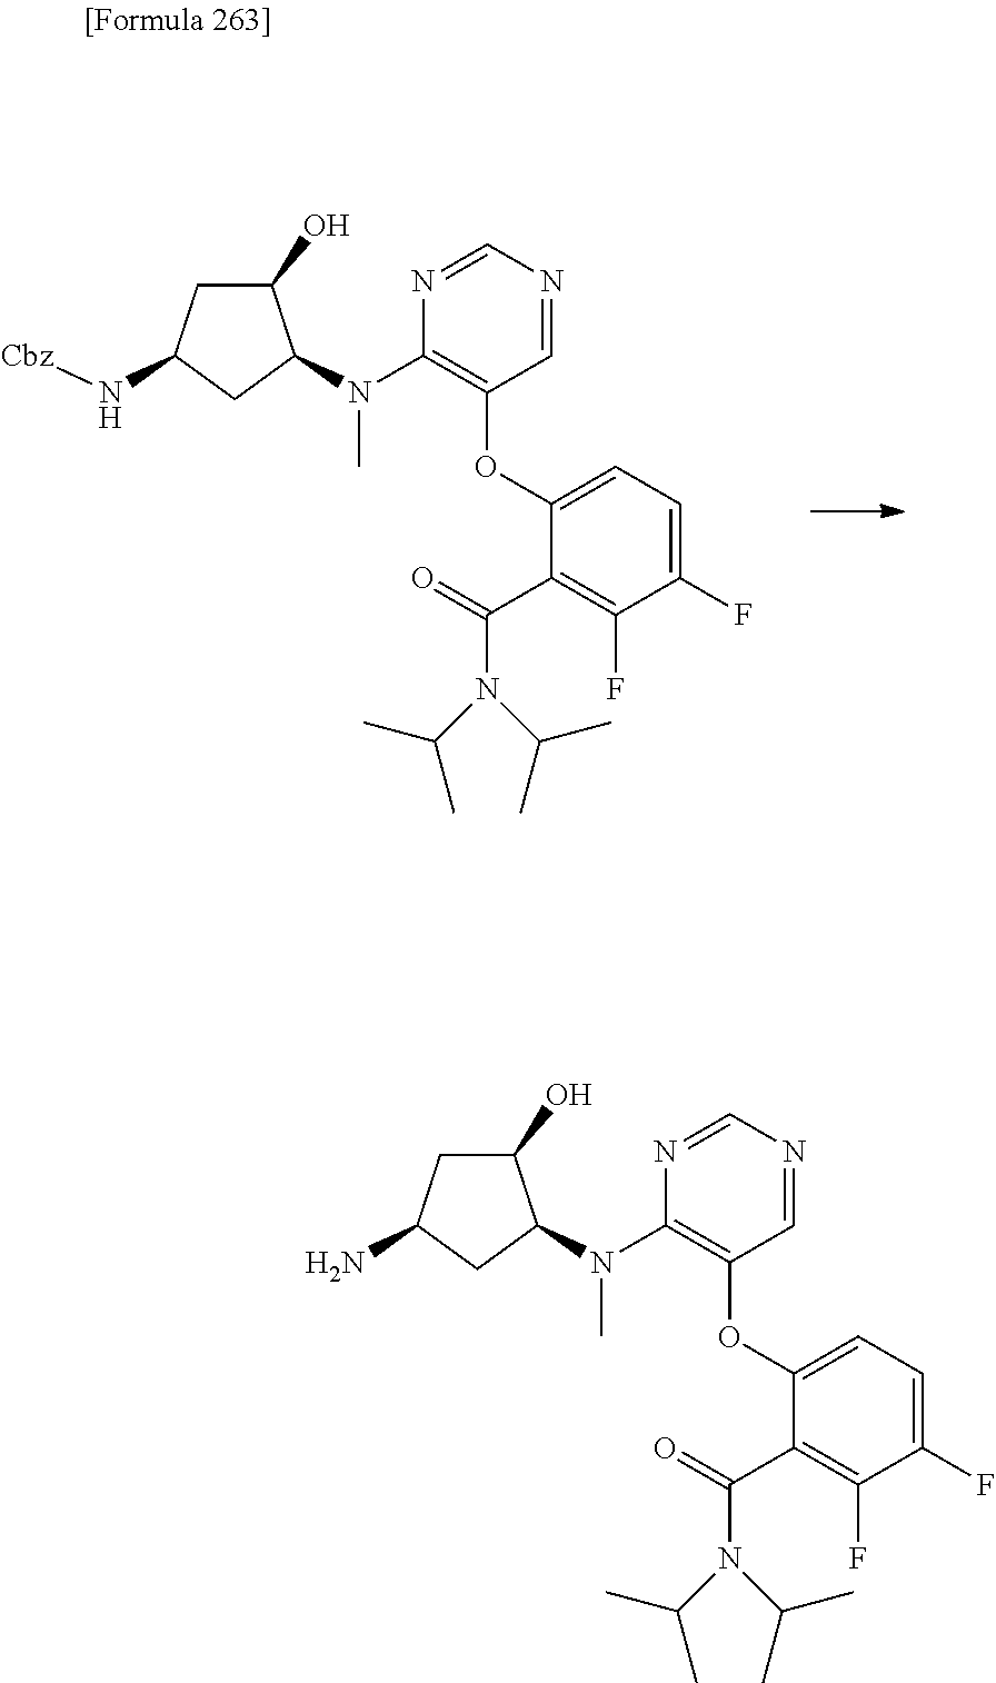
C1(O)CC(N[Cbz])CC1N(C)C1=C(OC2=CC=C(F)C(F)=C2C(=O)N(C(C)C)C(C)C)C=NC=N1.C1(O)CC(N)CC1N(C)C1=C(OC2=CC=C(F)C(F)=C2C(=O)N(C(C)C)C(C)C)C=NC=N1
